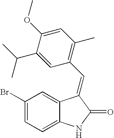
C1(Br)=CC=C2C(=C1)C(=CC1=C(C)C=C(OC)C(C(C)C)=C1)C(=O)N2
